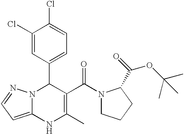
C1(Cl)=CC(C2N3C(=CC=N3)NC(C)=C2C(=O)N2CCCC2C(OC(C)(C)C)=O)=CC=C1Cl
